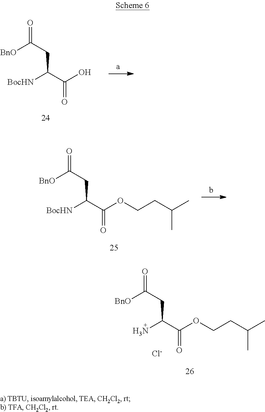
[BnO]C(CC([BocHN])C(O)=O)=O.[BnO]C(CC(N)C(OCCC(C)C)=O)=O.[Cl-].[BnO]C(CC([BocHN])C(OCCC(C)C)=O)=O
